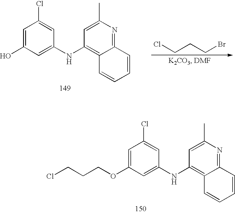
ClCCCBr.C1=C(O)C=C(NC2=C3C(=NC(C)=C2)C=CC=C3)C=C1Cl.C1=C(OCCCCl)C=C(NC2=C3C(=NC(C)=C2)C=CC=C3)C=C1Cl
